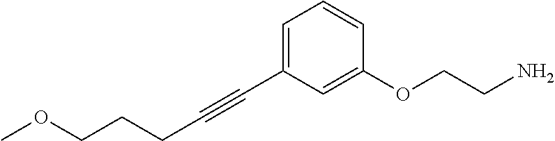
C(#CC1=CC=CC(OCCN)=C1)CCCOC
